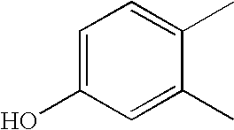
C1=C(O)C=C(C)C(C)=C1
